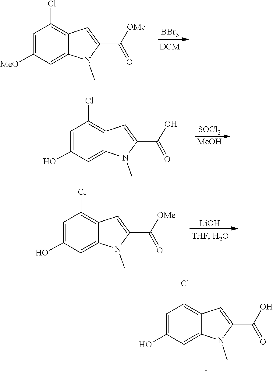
C1(Cl)=C2C(=CC([MeO])=C1)N(C)C(C(=O)[OMe])=C2.[BBr3].C1(Cl)=C2C(=CC(O)=C1)N(C)C(C(=O)O)=C2.[SOCl2].[MeOH].C1(Cl)=C2C(=CC(O)=C1)N(C)C(C(=O)[OMe])=C2.[LiOH].C1=C(O)C=C2C(=C1Cl)C=C(C(O)=O)N2C.I
